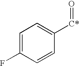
C1=C(F)C=CC([C*]=O)=C1
